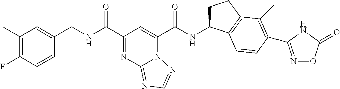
C1(C)=C(F)C=CC(CNC(C2=NC3=NC=NN3C(C(NC3CCC4=C3C=CC(C3=NOC(=O)N3)=C4C)=O)=C2)=O)=C1
